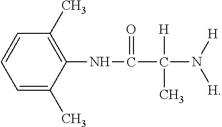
C1=C(C)C(NC(=O)C([H])(C)N([H])[H])=C(C)C=C1
